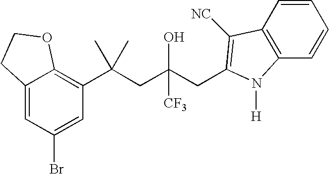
C12=CC(Br)=CC(C(CC(CC3=C([NC])C4=C(C=CC=C4)N3[H])(O)[CF3])(C)C)=C1OCC2
